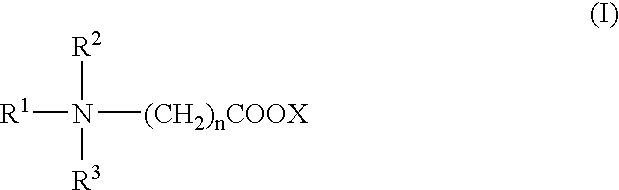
[R1]N([(CH2)nCOOX])([R2])[R3]
